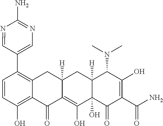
C1=CC(O)=C2C(=C1C1=CN=C(N)N=C1)CC1([H])C(=C(O)C3(O)C([H])(C1)C(N(C)C)C(O)=C(C(N)=O)C3=O)C2=O
